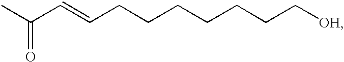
C(C=CCCCCCCC[OH])(=O)C
